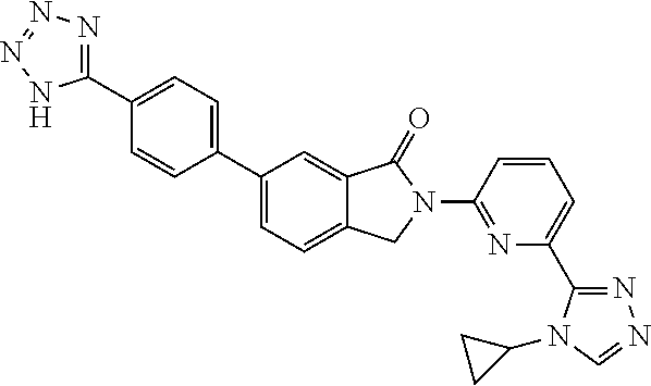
C1(C2=NN=NN2)=CC=C(C2=CC=C3C(=C2)C(=O)N(C2=NC(C4=NN=CN4C4CC4)=CC=C2)C3)C=C1
